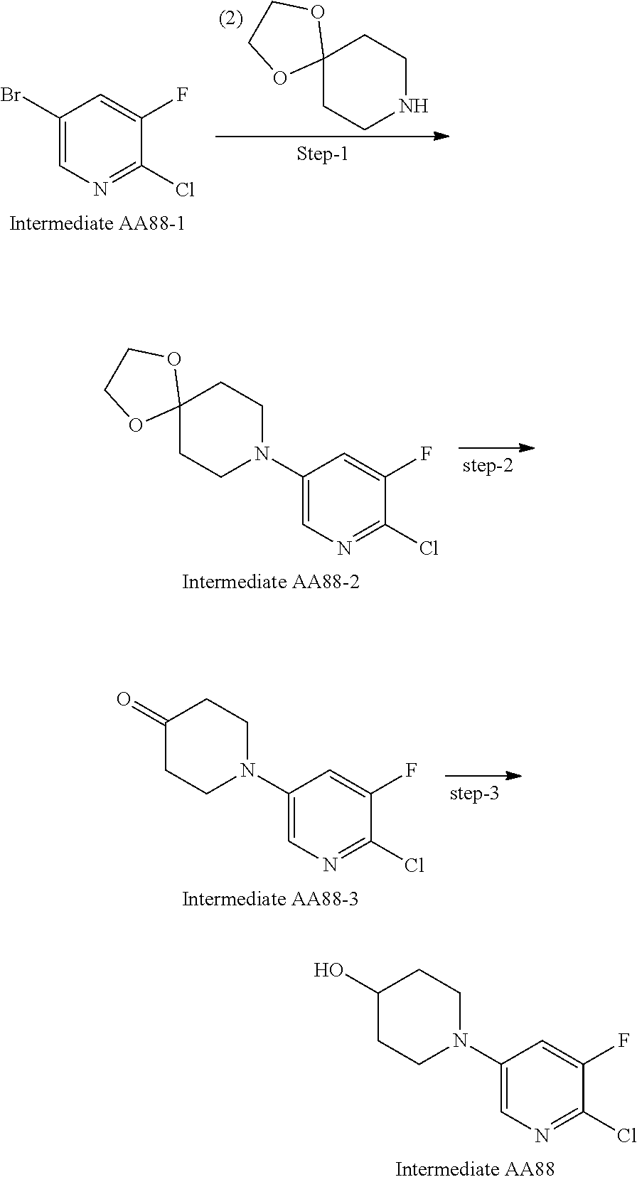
C1(Br)=CN=C(Cl)C(F)=C1.C12(CCNCC1)OCCO2.C12(CCN(C3=CN=C(Cl)C(F)=C3)CC1)OCCO2.C1(=O)CCN(C2=CN=C(Cl)C(F)=C2)CC1.C1(O)CCN(C2=CN=C(Cl)C(F)=C2)CC1
